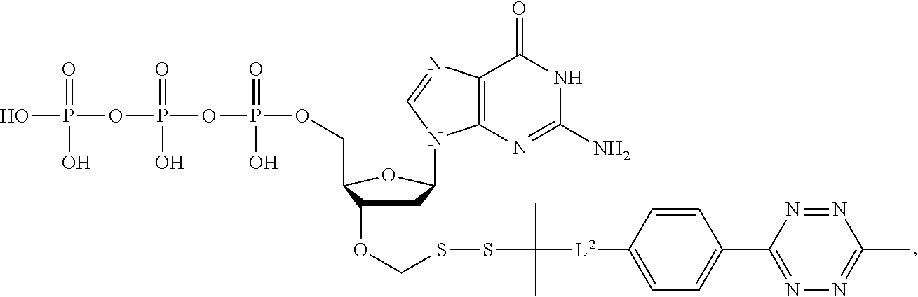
OP(OP(OP(OCC1C(OCSSC([L2]C2=CC=C(C3=NN=C(C)N=N3)C=C2)(C)C)CC(N2C3=C(C(=O)NC(N)=N3)N=C2)O1)(=O)O)(=O)O)(=O)O
